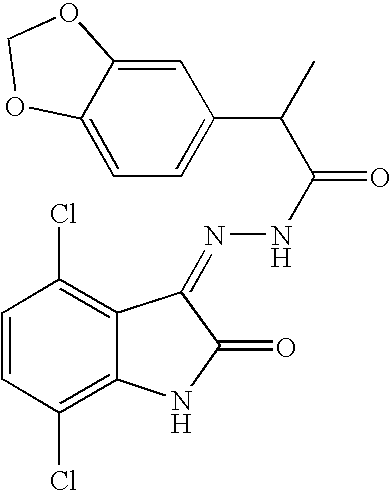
C1=CC(Cl)=C2C(=C1Cl)C(=NNC(=O)C(C)C1=CC=C3C(=C1)OCO3)C(=O)N2
